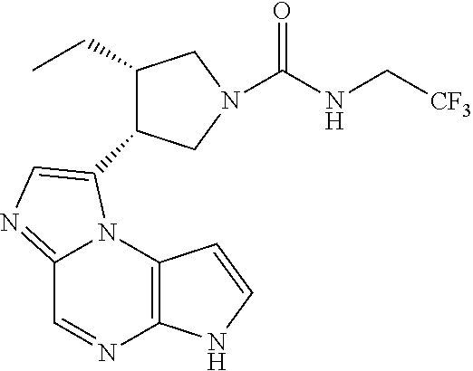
C12=NC=C(C3C(CC)CN(C(NC[CF3])=O)C3)N1C1=C(N=C2)NC=C1
